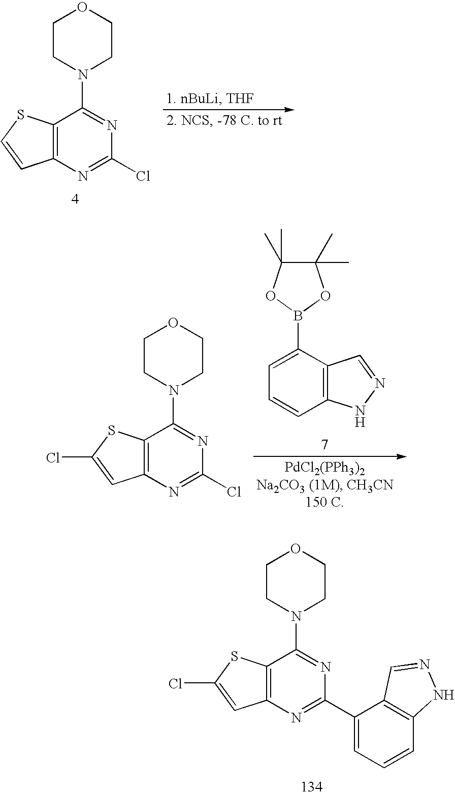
C1CN(C2=NC(C3=CC=CC4=C3C=NN4)=NC3=C2SC(Cl)=C3)CCO1.C1CN(C2=NC(Cl)=NC3=C2SC(Cl)=C3)CCO1.C1=C(B2OC(C)(C)C(C)(C)O2)C2=C(C=C1)NN=C2.C1CN(C2=NC(Cl)=NC3=C2SC=C3)CCO1
